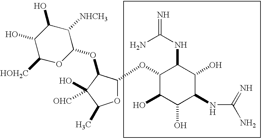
C1(OC2OC(C)C(O)([OHC])C2OC2C([NHCH3])C(O)C(O)C([HOH2C])O2)C(O)C(O)C(NC(N)=N)C(O)C1NC(=N)N
